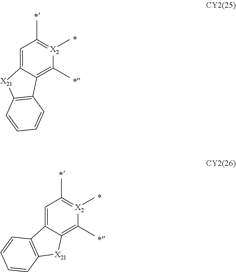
C1=C2C(=C(C)[X2](C)=C1C)C1=C([X21]2)C=CC=C1.C1=C2C(=C(C)[X2](C)=C1C)[X21]C1=C2C=CC=C1
